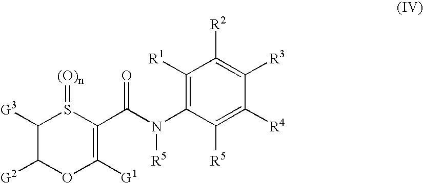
C1([G3])C([G2])OC([G1])=C(C(N(C2=C([R1])C([R2])=C([R3])C([R4])=C2[R5])[R5])=O)S1=[(O)n]
